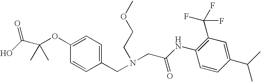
C1=CC(CN(CC(NC2=C(C(F)(F)F)C=C(C(C)C)C=C2)=O)CCOC)=CC=C1OC(C(O)=O)(C)C
